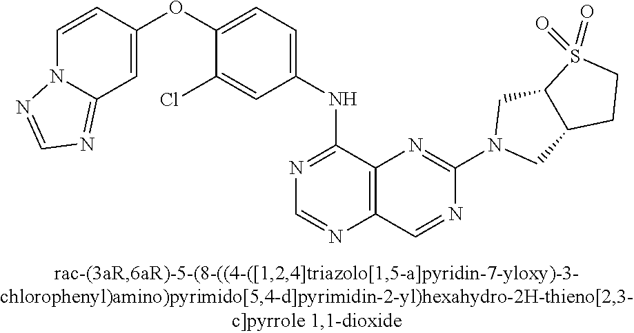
C1(OC2=CC=C(NC3=NC=NC4=C3N=C(N3CC5C(C3)S(=O)(=O)CC5)N=C4)C=C2Cl)=CC2=NC=NN2C=C1
